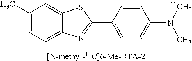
C1(C)=CC=C2C(=C1)SC(C1=CC=C(N([11CH3])C)C=C1)=N2
